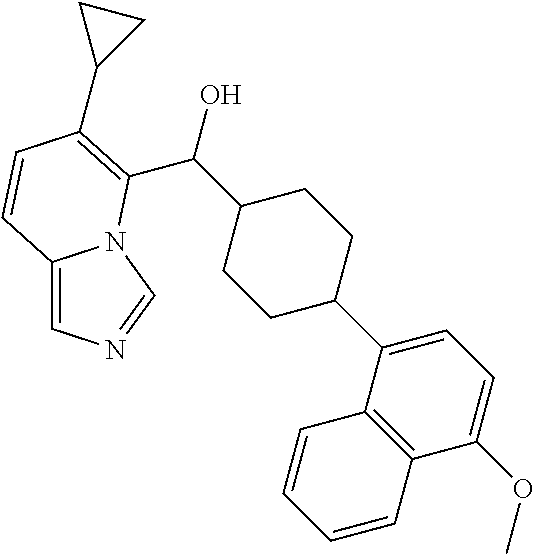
C12=CN=CN1C(C(C1CCC(C3=CC=C(OC)C4=C3C=CC=C4)CC1)O)=C(C1CC1)C=C2
